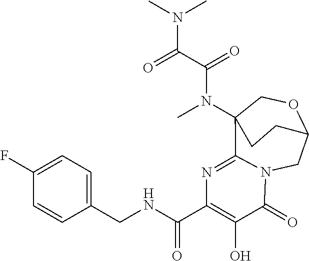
N1=C2C3(N(C)C(=O)C(=O)N(C)C)COC(CN2C(=O)C(O)=C1C(NCC1=CC=C(F)C=C1)=O)CC3
